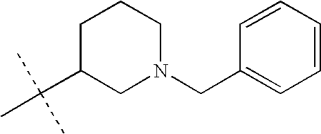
C1C(C(C)(C)C)CN(CC2=CC=CC=C2)CC1
